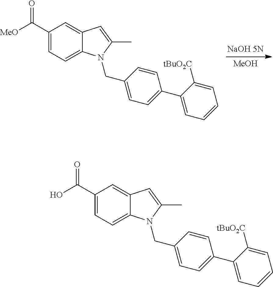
[MeO]C(C1=CC=C2C(=C1)C=C(C)N2CC1=CC=C(C2=CC=CC=C2[tBuO2C])C=C1)=O.[MeOH].OC(C1=CC=C2C(=C1)C=C(C)N2CC1=CC=C(C2=CC=CC=C2[tBuO2C])C=C1)=O
